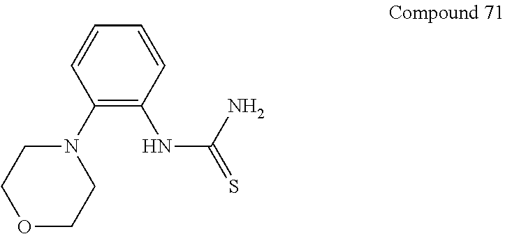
NC(=S)NC1=C(N2CCOCC2)C=CC=C1
